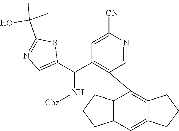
C1=C([CN])N=CC(C2=C3CCCC3=CC3=C2CCC3)=C1C(N[Cbz])C1=CN=C(C(O)(C)C)S1
